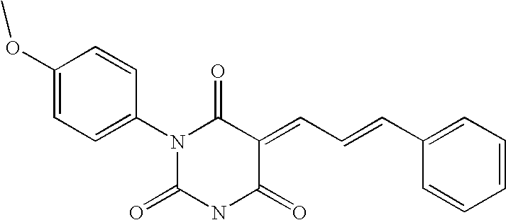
C1(OC)=CC=C(N2C(=O)NC(=O)C(=CC=CC3=CC=CC=C3)C2=O)C=C1
